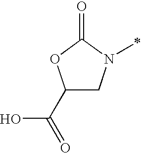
C1(C(=O)O)CN(C)C(=O)O1
